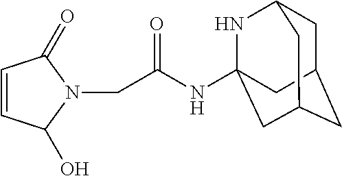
N(C(CN1C(=O)C=CC1O)=O)C12NC3CC(CC(C1)C3)C2
